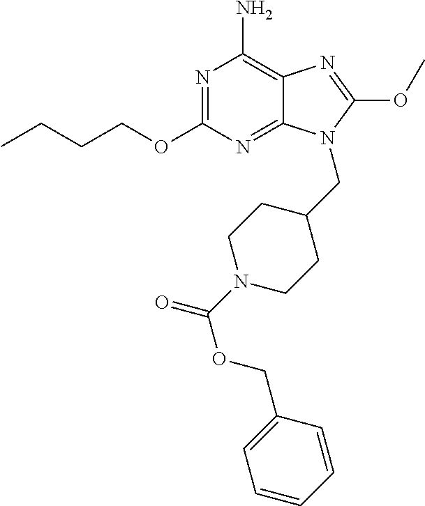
N1=C(OCCCC)N=C2C(=C1N)N=C(OC)N2CC1CCN(C(OCC2=CC=CC=C2)=O)CC1
